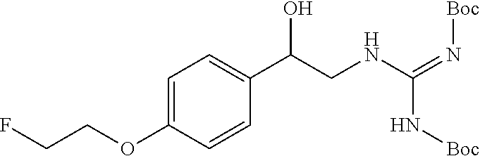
C1=C(OCCF)C=CC(C(CNC(=N[Boc])N[Boc])O)=C1
